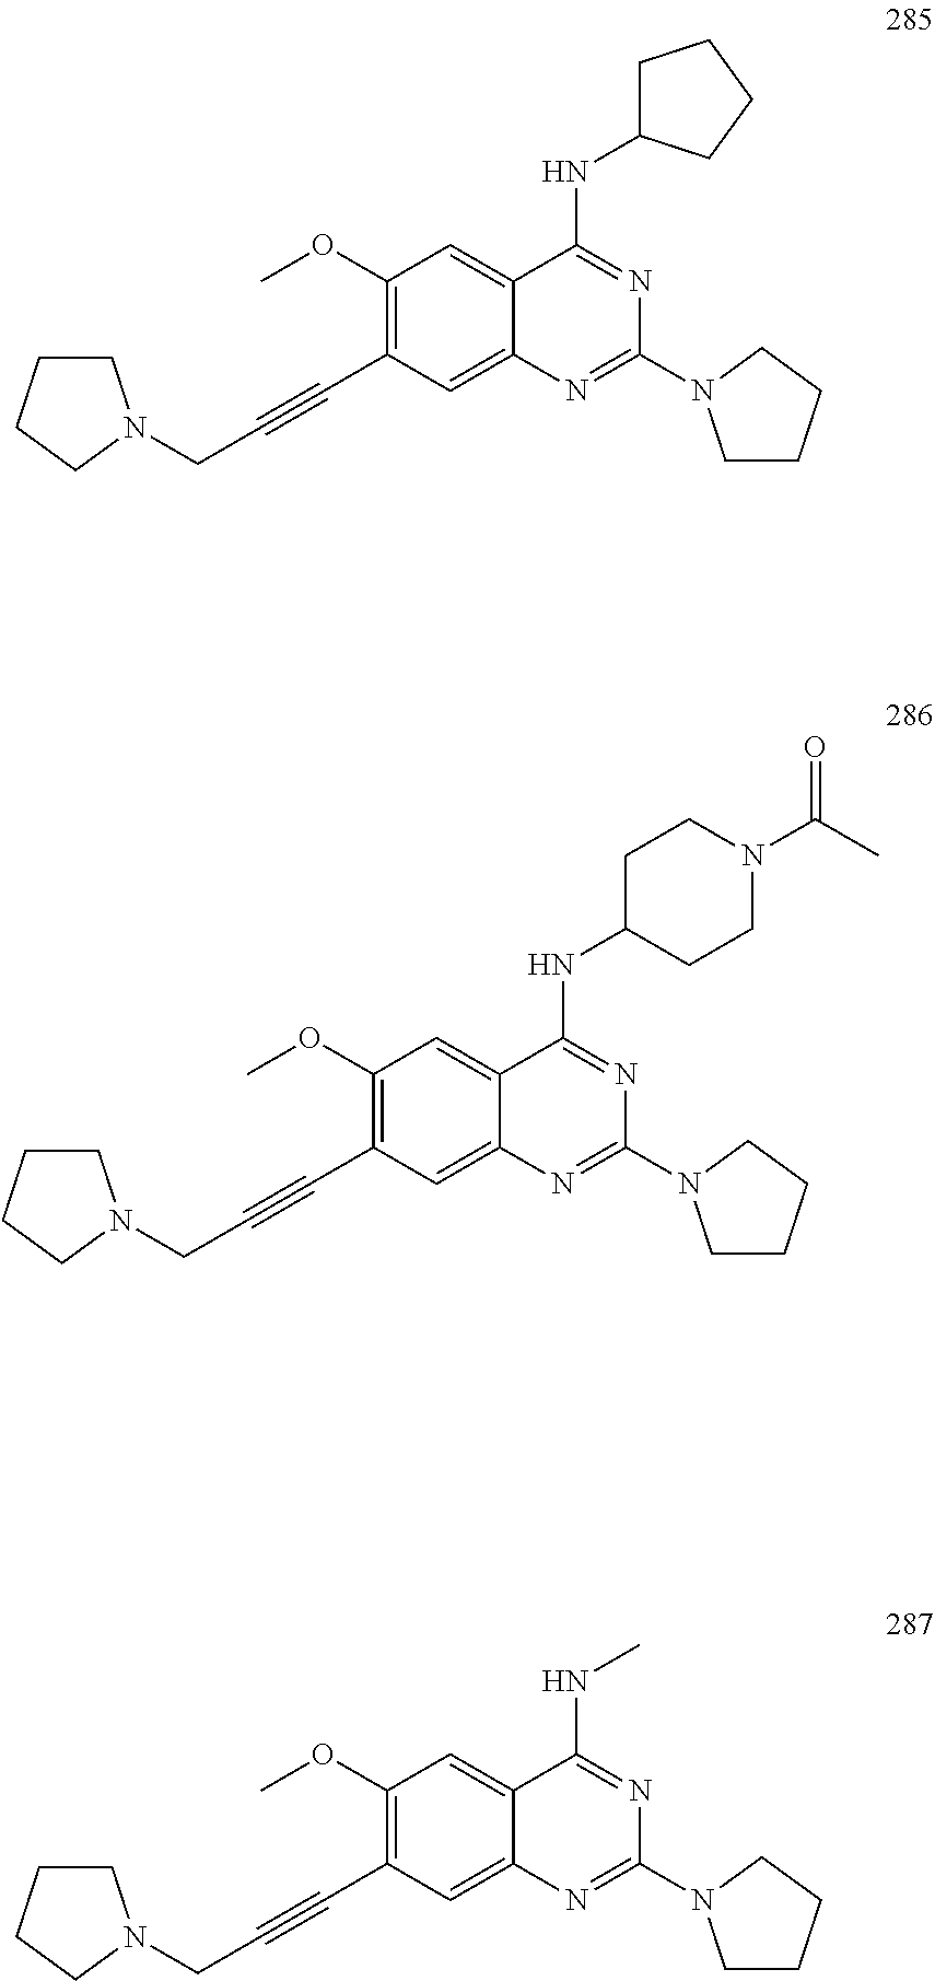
C(#CC1=C(OC)C=C2C(=C1)N=C(N1CCCC1)N=C2NC1CCCC1)CN1CCCC1.C(#CC1=C(OC)C=C2C(=C1)N=C(N1CCCC1)N=C2NC1CCN(C(=O)C)CC1)CN1CCCC1.C(#CC1=C(OC)C=C2C(=C1)N=C(N1CCCC1)N=C2NC)CN1CCCC1
